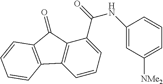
C1=CC=C(C(NC2=CC([NMe2])=CC=C2)=O)C2=C1C1=C(C2=O)C=CC=C1
